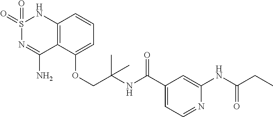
C12=C(C(OCC(NC(C3=CC=NC(NC(CC)=O)=C3)=O)(C)C)=CC=C1)C(N)=NS(=O)(=O)N2
